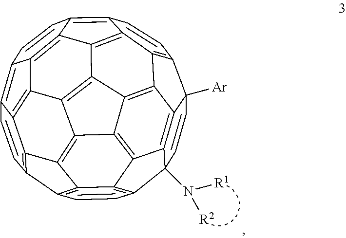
C1=CC2(N([R1])[R2])C3=C4C1([Ar])C1=C5C4=C4C6=C3C3=C2C=CC2=C3C3=C6C6=C4C4=C5C(=C5C=CC7=C8C(=C6C7=C45)C3=C2C=C8)C=C1
